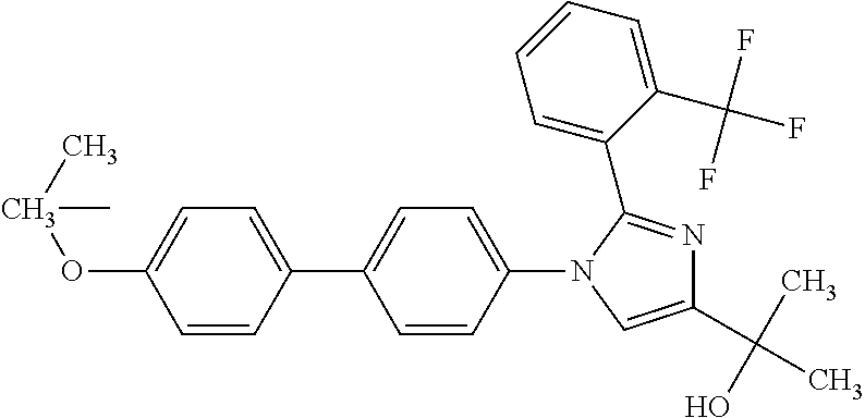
C1=CC(C2=CC=C(N3C=C(C(C)(O)C)N=C3C3=CC=CC=C3C(F)(F)F)C=C2)=CC=C1OC(C)C
